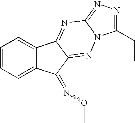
C1=CC=C2C(=C1)C1=NC3=NN=C(CC)N3N=C1C2=NOC
